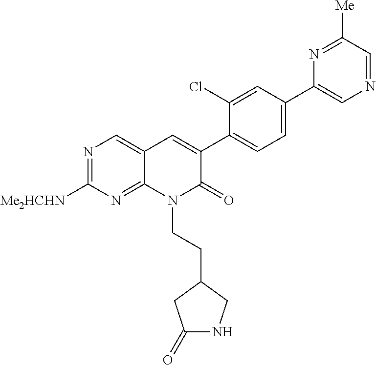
N1=C([Me2HCHN])N=C2C(=C1)C=C(C1=CC=C(C3=CN=CC([Me])=N3)C=C1Cl)C(=O)N2CCC1CNC(=O)C1
